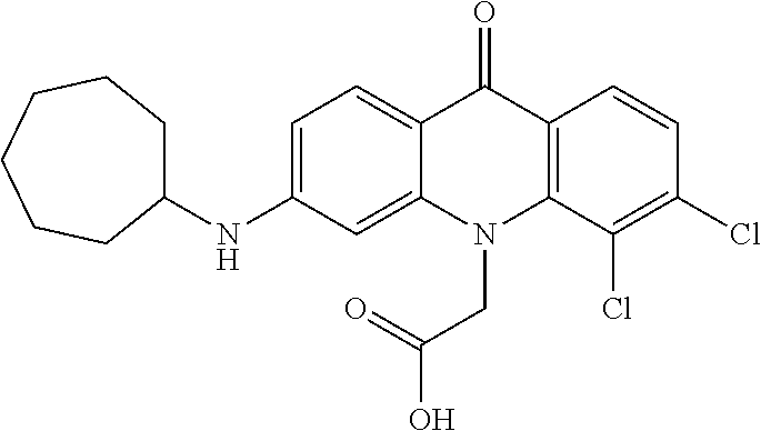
C12=CC=C(NC3CCCCCC3)C=C1N(CC(O)=O)C1=C(C2=O)C=CC(Cl)=C1Cl
